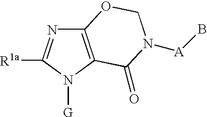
C12=C(N([G])C([R1a])=N1)C(=O)N([A]B)CO2
